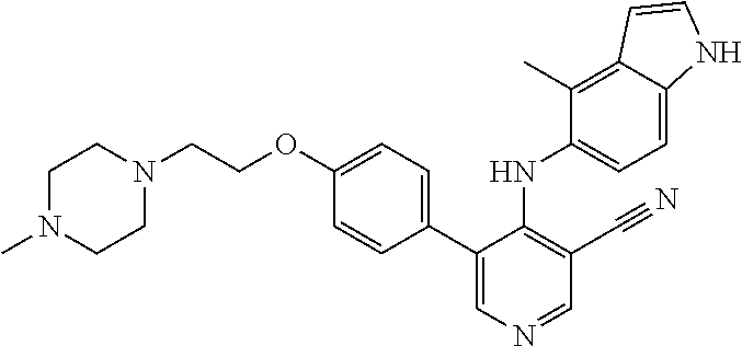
C1N(C)CCN(CCOC2=CC=C(C3=CN=CC(C#N)=C3NC3=CC=C4C(=C3C)C=CN4)C=C2)C1
